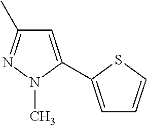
C1=C(C2=CC=CS2)N(C)N=C1C
